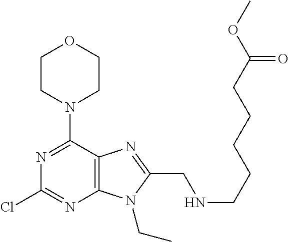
C1CN(C2=NC(Cl)=NC3=C2N=C(CNCCCCCC(OC)=O)N3CC)CCO1
